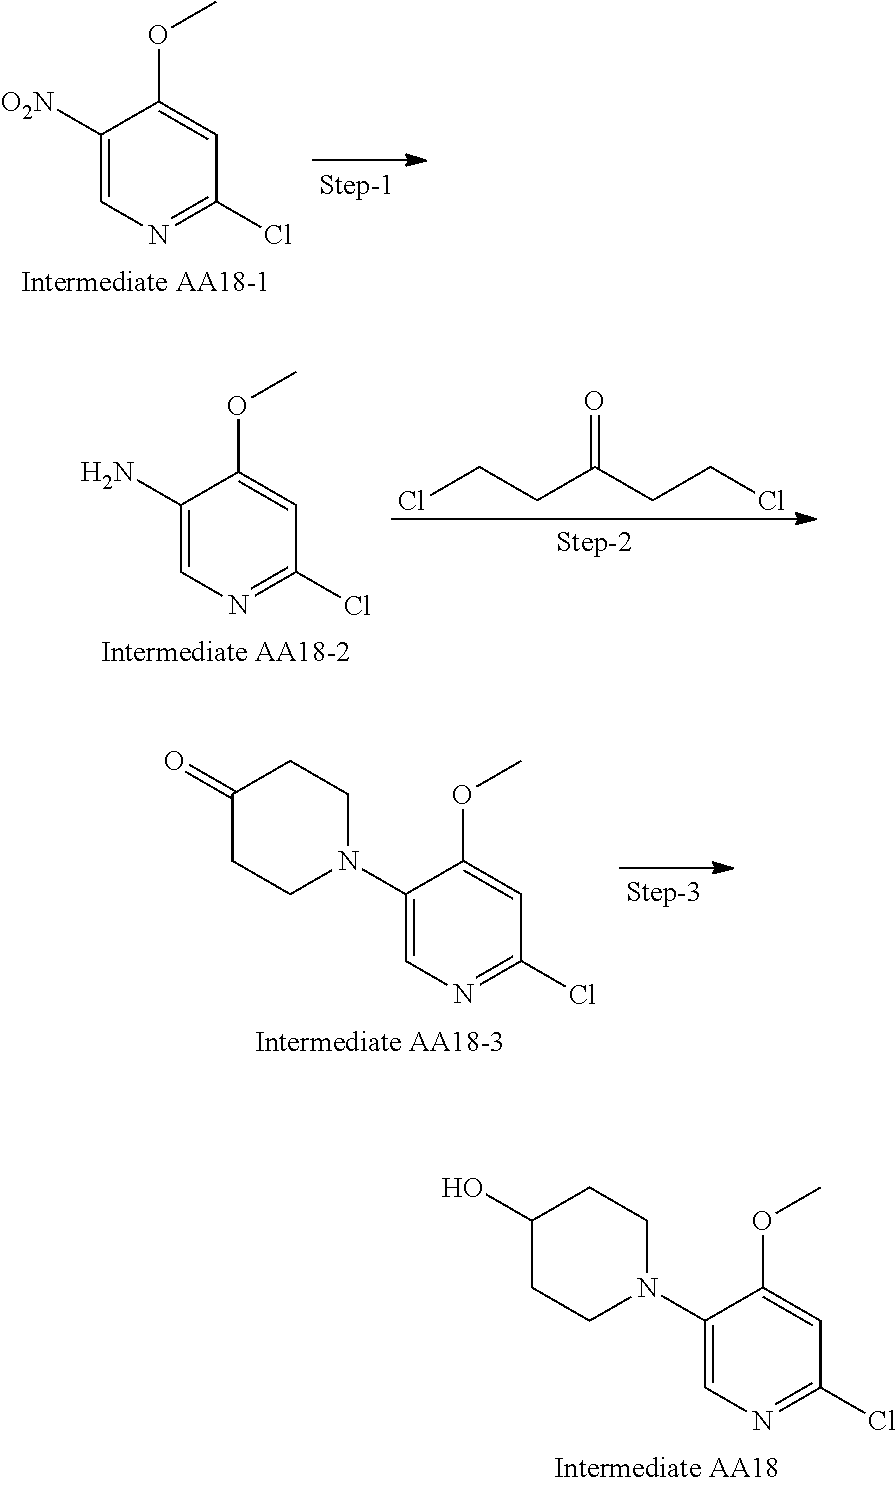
C1([O2N])=CN=C(Cl)C=C1OC.ClCCC(CCCl)=O.C1(N)=CN=C(Cl)C=C1OC.C1(N2CCC(=O)CC2)=CN=C(Cl)C=C1OC.C1(N2CCC(O)CC2)=CN=C(Cl)C=C1OC
